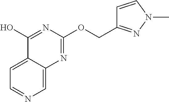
C1=NC=C2C(=C1)C(O)=NC(OCC1=NN(C)C=C1)=N2
